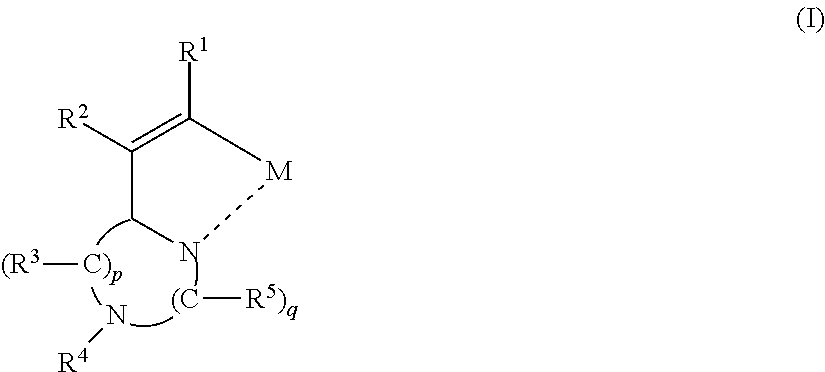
[R1]C1=C([R2])CN[M]1.[(R3][C)p].[(C][R5)q].N[R4]
